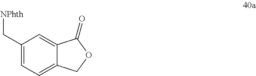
C1(C[NPhth])=CC=C2C(=C1)C(=O)OC2
